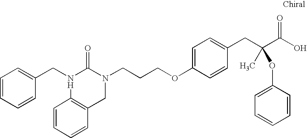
C1(CN2C(=O)N(CCCOC3=CC=C(CC(C(O)=O)(C)OC4=CC=CC=C4)C=C3)CC3=C2C=CC=C3)=CC=CC=C1
